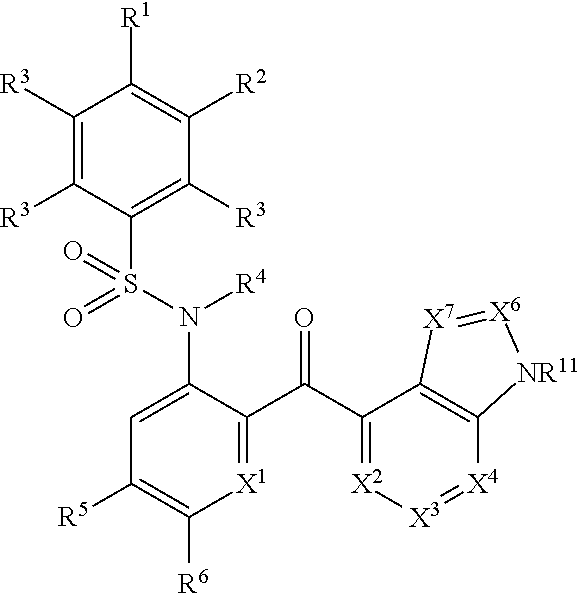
C1([R3])=C([R3])C(S(=O)(N(C2=CC([R5])=C([R6])[X1]=C2C(C2=[X2][X3]=[X4]C3=C2[X7]=[X6][NR11]3)=O)[R4])=O)=C([R3])C([R2])=C1[R1]
